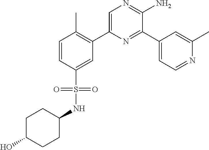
C1(C2=C(C)C=CC(S(=O)(=O)NC3CCC(O)CC3)=C2)=CN=C(N)C(C2=CC=NC(C)=C2)=N1
